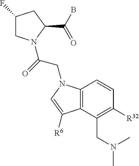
C1(F)CN(C(=O)CN2C3=C(C(CN(C)C)=C([R32])C=C3)C([R6])=C2)C(C(B)=O)C1
